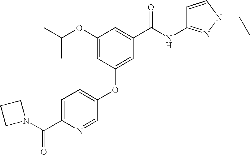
CC(OC1=CC(OC2=CC=C(C(N3CCC3)=O)N=C2)=CC(C(NC2=NN(CC)C=C2)=O)=C1)C
